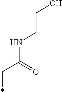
OCCNC(C*)=O
